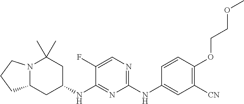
C1(NC2=CC([CN])=C(OCCOC)C=C2)=NC=C(F)C(NC2CC(C)(C)N3C(C2)CCC3)=N1
